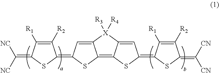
C1([R2])=C([R1])C(=C([NC])[NC])SC1=C1C=C2C(=C3C(=CC(=C4C([R1])=C([R2])C(=C([CN])[CN])S4)S3)[X]2([R3])[R4])S1
